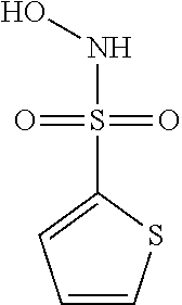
C1=CSC(S(=O)(=O)NO)=C1
